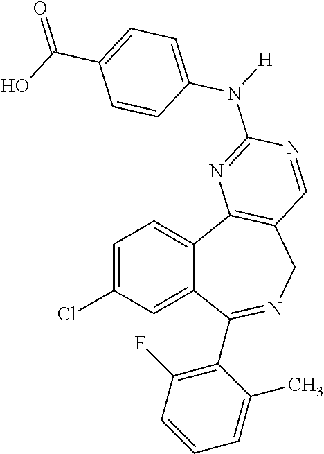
C1=C(Cl)C=C2C(=C1)C1=C(CN=C2C2=C(F)C=CC=C2C)C=NC(N([H])C2=CC=C(C(=O)O)C=C2)=N1
